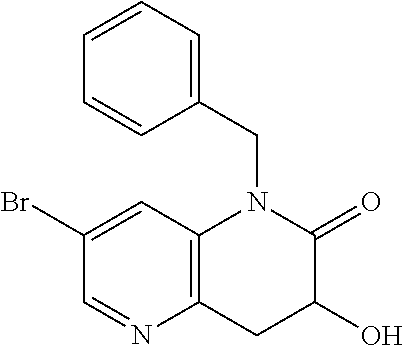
C1(Br)=CC2=C(CC(O)C(=O)N2CC2=CC=CC=C2)N=C1
